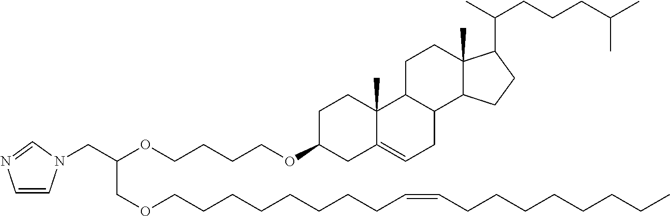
C(C(OCCCCOC1CC2=CCC3C(C2(C)CC1)CCC1(C)C3CCC1C(CCCC(C)C)C)COCCCCCCCCC=CCCCCCCCC)N1C=CN=C1
